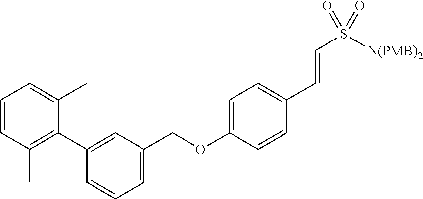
C1=CC(C)=C(C2=CC(COC3=CC=C(C=CS([N(PMB)2])(=O)=O)C=C3)=CC=C2)C(C)=C1
